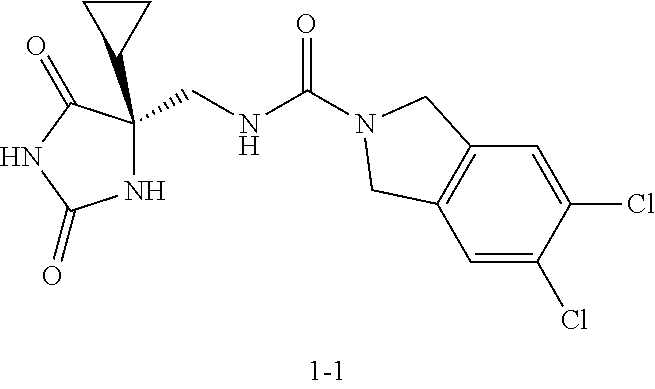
N1C(CNC(N2CC3=C(C=C(Cl)C(Cl)=C3)C2)=O)(C2CC2)C(=O)NC1=O
